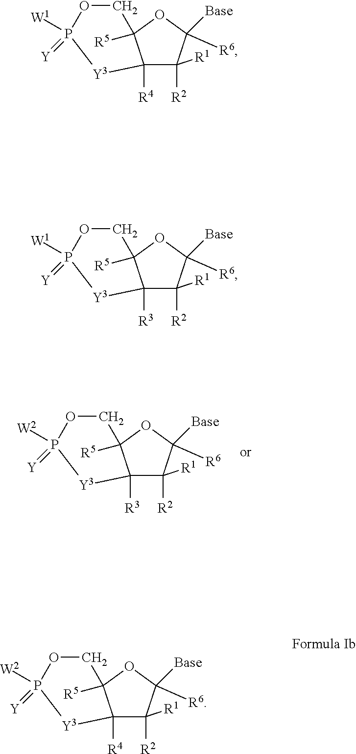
C12([R3])C([R1])([R2])C([R6])([Base])OC1([R5])COP(=[Y])([W2])[Y3]2.C12([R4])C([R1])([R2])C([R6])([Base])OC1([R5])COP(=[Y])([W1])[Y3]2.C12([R3])C([R1])([R2])C([R6])([Base])OC1([R5])COP(=[Y])([W1])[Y3]2.C12([R4])C([R1])([R2])C([R6])([Base])OC1([R5])COP(=[Y])([W2])[Y3]2
